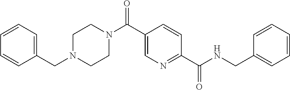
N(C(C1=NC=C(C(N2CCN(CC3=CC=CC=C3)CC2)=O)C=C1)=O)CC1=CC=CC=C1
